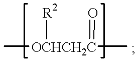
C[OCHCH2C](C)([R2])=O
